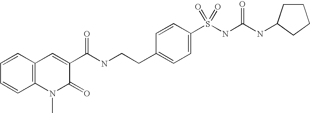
C1=CC=CC2=C1C=C(C(NCCC1=CC=C(S(NC(NC3CCCC3)=O)(=O)=O)C=C1)=O)C(=O)N2C
